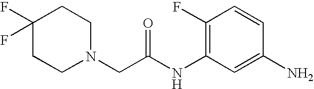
C1(F)(F)CCN(CC(NC2=C(F)C=CC(N)=C2)=O)CC1
